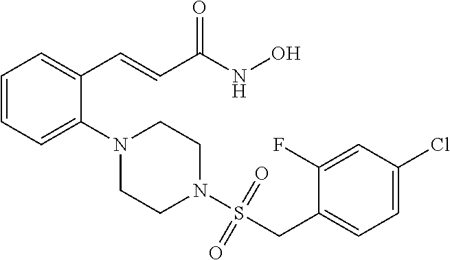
C1=CC=C(N2CCN(S(=O)(=O)CC3=CC=C(Cl)C=C3F)CC2)C(C=CC(NO)=O)=C1
